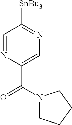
C1=NC(C(N2CCCC2)=O)=CN=C1[SnBu3]
